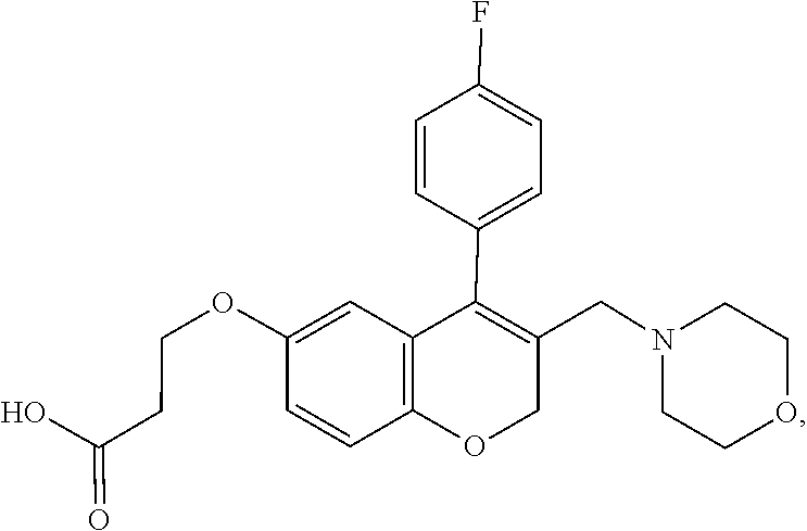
C1CN(CC2=C(C3=CC=C(F)C=C3)C3=C(C=CC(OCCC(O)=O)=C3)OC2)CCO1
